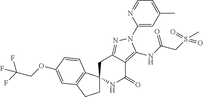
C1C2(C3=C(C1)C=C(OCC(F)(F)F)C=C3)NC(=O)C1=C(NC(CS(=O)(=O)C)=O)N(C3=CC(C)=CC=N3)N=C1C2
